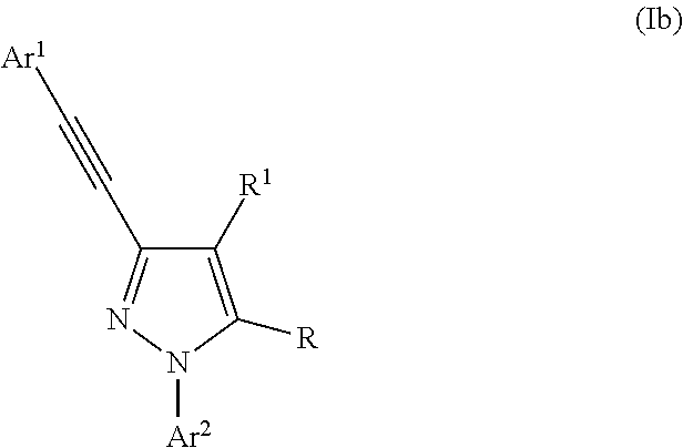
C1([R1])=C([R])N([Ar2])N=C1C#C[Ar1]
